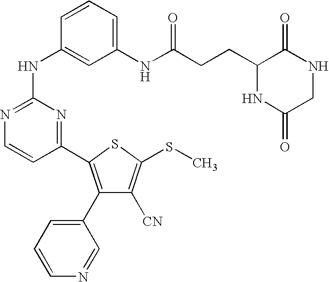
C1(C2=C(C3=CC=CN=C3)C([CN])=C(SC)S2)=NC(NC2=CC(NC(CCC3NC(=O)CNC3=O)=O)=CC=C2)=NC=C1
